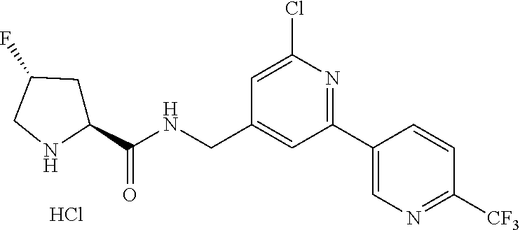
C1=C(Cl)N=C(C2=CN=C([CF3])C=C2)C=C1CNC(C1CC(F)CN1)=O.Cl
